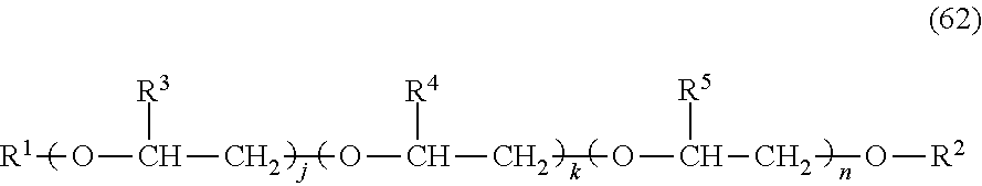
[R1]OC(COC(COC(CO[R2])[R5])[R4])[R3]
